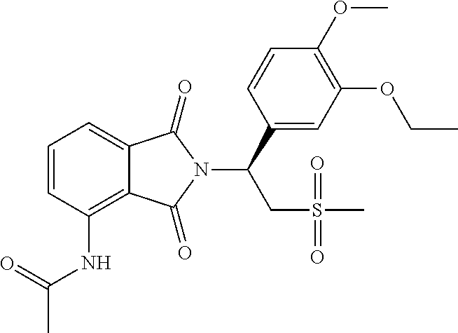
C1=CC(NC(=O)C)=C2C(=C1)C(=O)N(C(CS(C)(=O)=O)C1=CC(OCC)=C(OC)C=C1)C2=O
